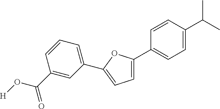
C1=C(C2=CC=C(C(C)C)C=C2)OC(C2=CC=CC(C(=O)O[H])=C2)=C1
